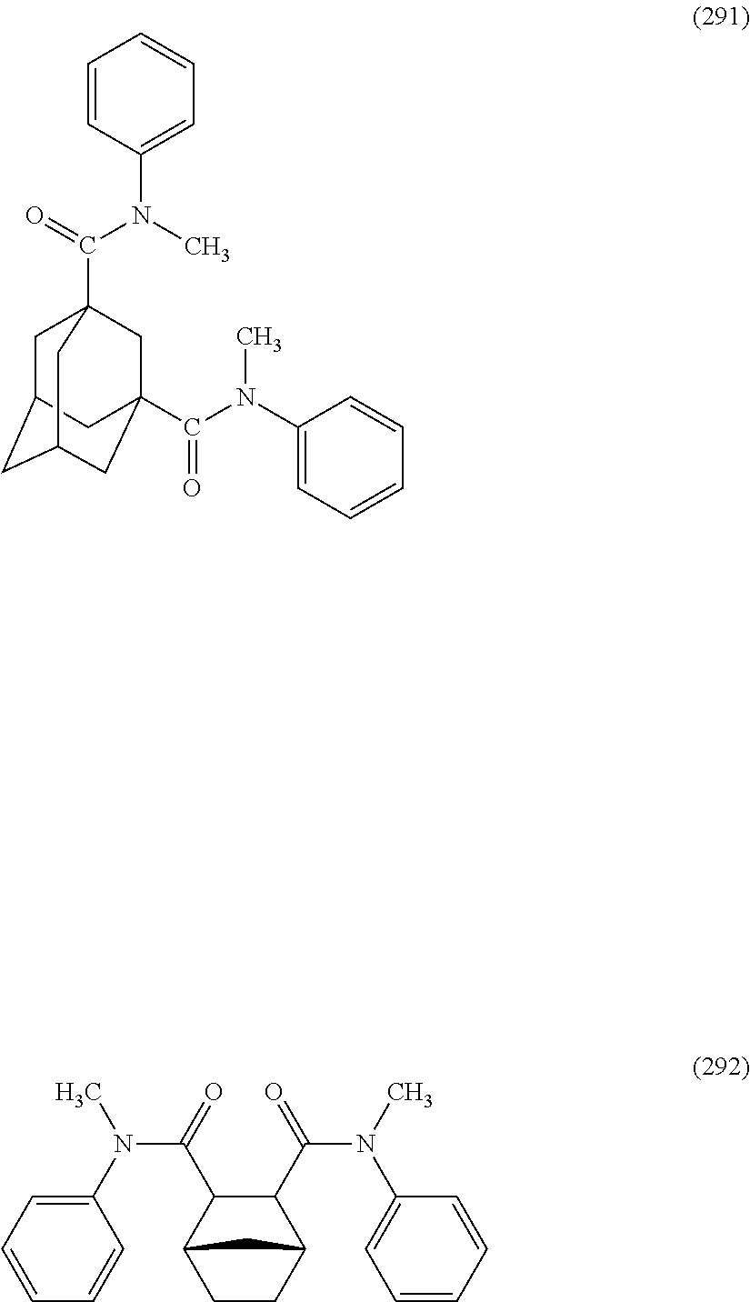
C1C2CC3CC(C(N(C4=CC=CC=C4)C)=O)(CC1(C(=O)N(C)C1=CC=CC=C1)C3)C2.C1(N(C)C(C2C3CCC(C2C(=O)N(C)C2=CC=CC=C2)C3)=O)=CC=CC=C1
